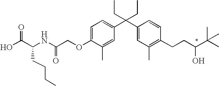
OC(C(NC(COC1=CC=C(C(C2=CC(C)=C(CCC(C(C)(C)C)O)C=C2)(CC)CC)C=C1C)=O)CCCC)=O
